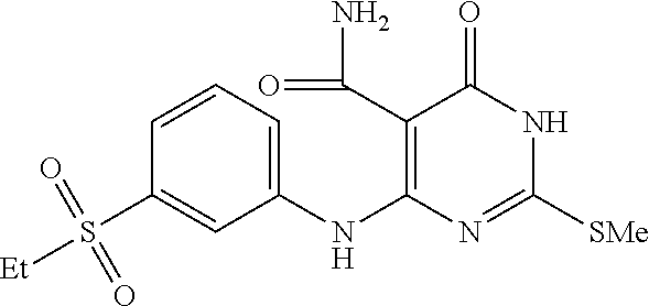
C1=CC=C(NC2=C(C(=O)N)C(=O)NC([SMe])=N2)C=C1S([Et])(=O)=O
